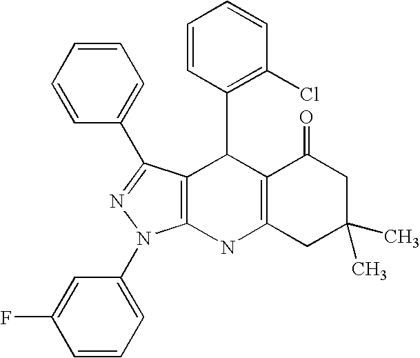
C12=C(NC3=C(C1C1=C(Cl)C=CC=C1)C(C1=CC=CC=C1)=NN3C1=CC=CC(F)=C1)CC(C)(C)CC2=O
